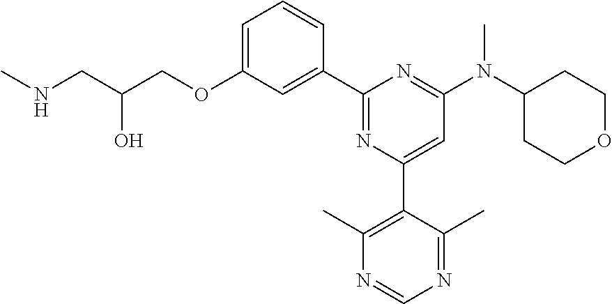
C1=C(OCC(CNC)O)C=C(C2=NC(C3=C(C)N=CN=C3C)=CC(N(C3CCOCC3)C)=N2)C=C1
